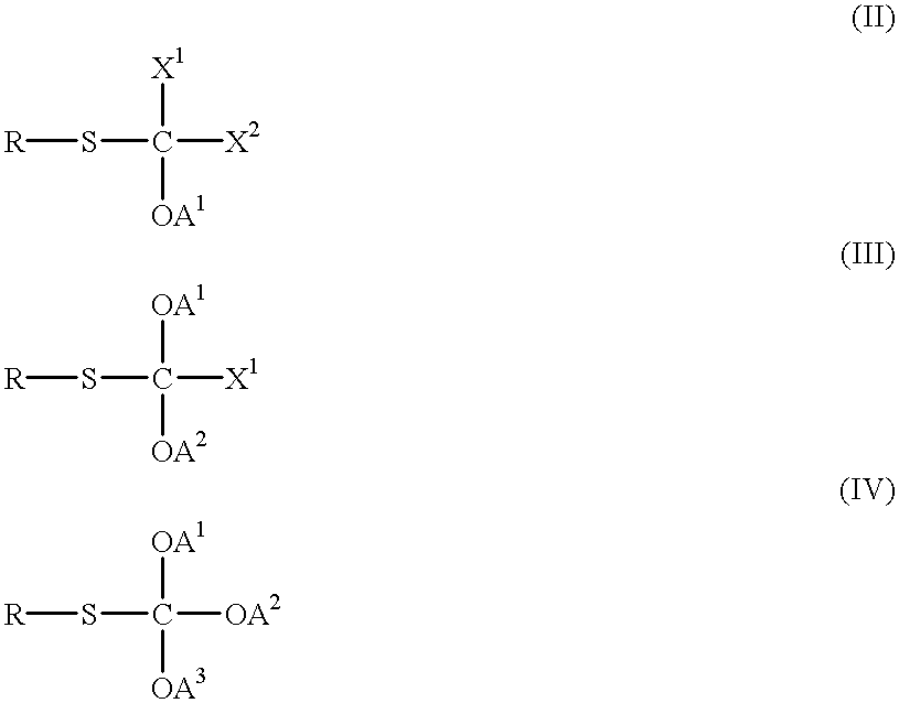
[R]SC([X2])([X1])[OA1].[R]SC([X1])([OA1])[OA2].[R]SC([OA2])([OA1])[OA3]
